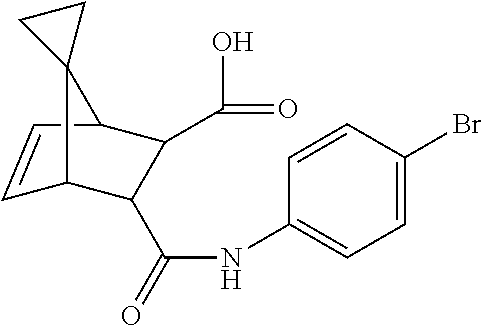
C12C=CC(C(C(=O)NC3=CC=C(Br)C=C3)C1C(=O)O)C21CC1
